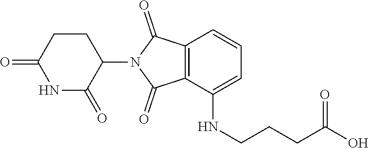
C12=C(C(NCCCC(O)=O)=CC=C1)C(=O)N(C1CCC(=O)NC1=O)C2=O
